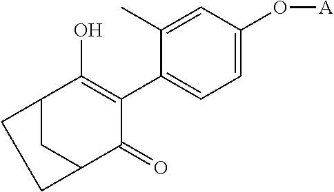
C12C(=O)C(C3=CC=C(O[A])C=C3C)=C(O)C(C1)CC2
